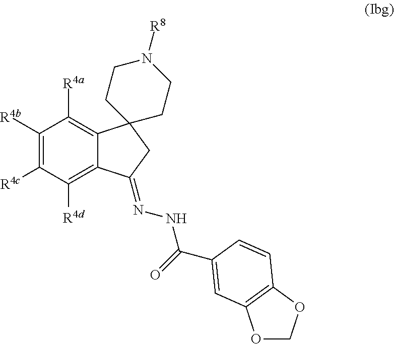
C1([R4b])=C([R4c])C([R4d])=C2C(=C1[R4a])C1(CC2=NNC(=O)C2=CC3=C(OCO3)C=C2)CCN([R8])CC1
